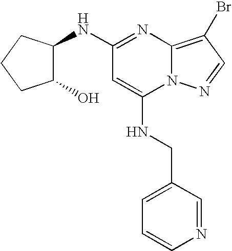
N(C1=NC2=C(Br)C=NN2C(NCC2=CC=CN=C2)=C1)C1C(O)CCC1
